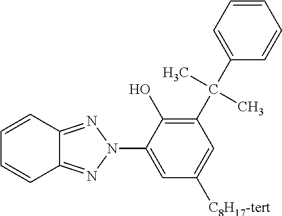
C12=NN(C3=CC([C8H17-tert])=CC(C(C)(C4=CC=CC=C4)C)=C3O)N=C1C=CC=C2
